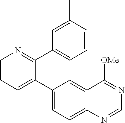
C1=CN=C(C2=CC=CC(C)=C2)C(C2=CC=C3C(=C2)C([OMe])=NC=N3)=C1
